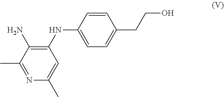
C1(NC2=CC=C(CCO)C=C2)=C(N)C(C)=NC(C)=C1
